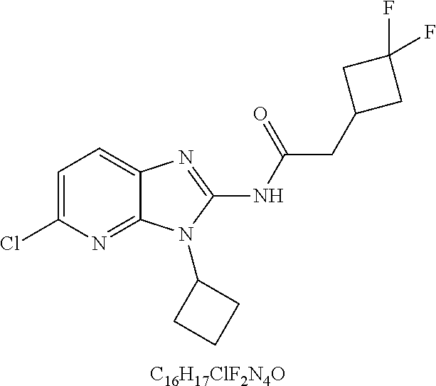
[C16H17ClF2N4O].C1=C(Cl)N=C2C(=C1)N=C(NC(CC1CC(F)(F)C1)=O)N2C1CCC1
